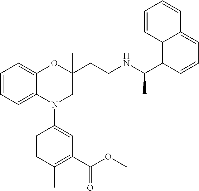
C1=CC=C2C(=C1)N(C1=CC(C(=O)OC)=C(C)C=C1)CC(CCNC(C1=C3C(=CC=C1)C=CC=C3)C)(C)O2
